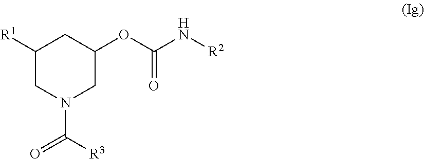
C1([R1])CN(C(=O)[R3])CC(OC(=O)N[R2])C1
